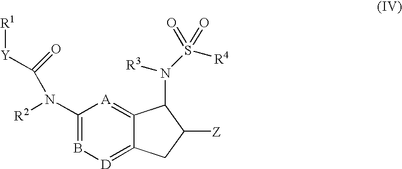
C12=[D]B=C(N([R2])C([Y][R1])=O)[A]=C1C(N([R3])S([R4])(=O)=O)C([Z])C2
